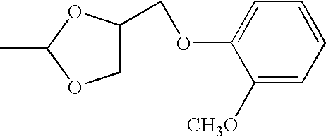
CC1OCC(COC2=CC=CC=C2[CH3O])O1
